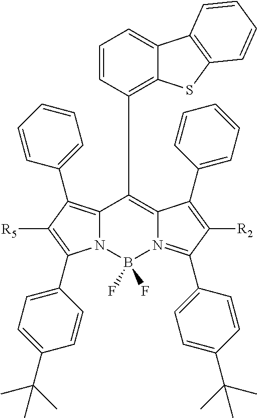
N12C(=C(C3=CC=CC=C3)C([R5])=C1C1=CC=C(C(C)(C)C)C=C1)C(C1=C3C(=CC=C1)C1=C(S3)C=CC=C1)=C1N(=C(C3=CC=C(C(C)(C)C)C=C3)C([R2])=C1C1=CC=CC=C1)B2(F)F
